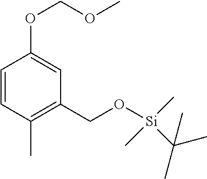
C1=CC(C)=C(CO[Si](C(C)(C)C)(C)C)C=C1OCOC
